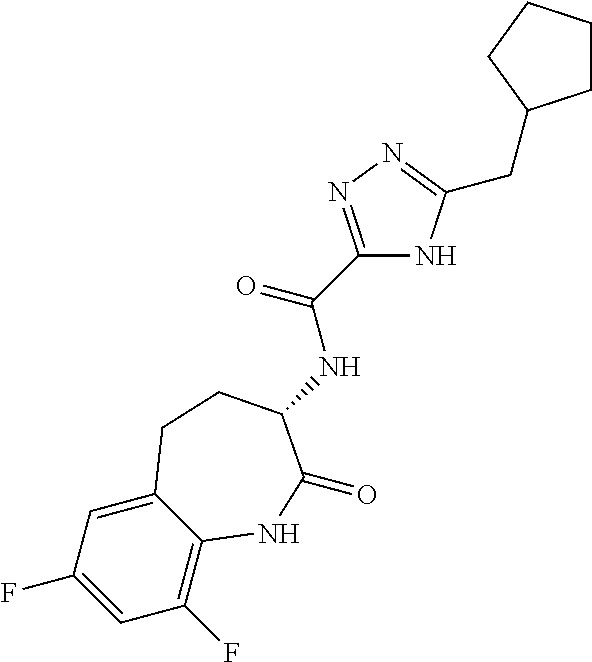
C1(F)=C2C(=CC(F)=C1)CCC(NC(C1=NN=C(CC3CCCC3)N1)=O)C(=O)N2
